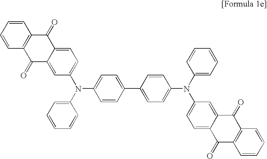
C1=C(C2=CC=C(N(C3=CC=CC=C3)C3=CC=C4C(=C3)C(=O)C3=C(C4=O)C=CC=C3)C=C2)C=CC(N(C2=CC=CC=C2)C2=CC=C3C(=C2)C(=O)C2=C(C3=O)C=CC=C2)=C1
